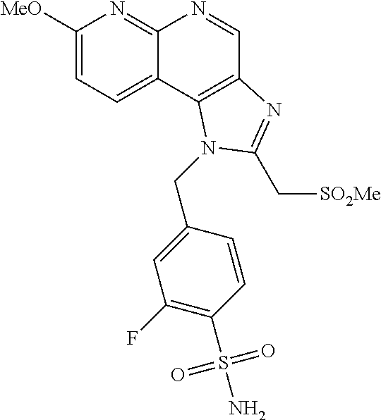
C1([MeO])=CC=C2C(=N1)N=CC1=C2N(CC2=CC(F)=C(S(N)(=O)=O)C=C2)C(C[SO2Me])=N1
